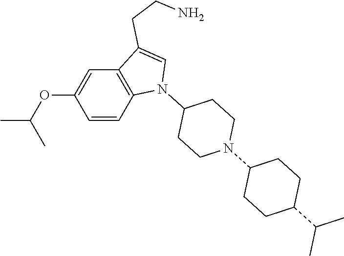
O(C1=CC2=C(C=C1)N(C1CCN(C3CCC(C(C)C)CC3)CC1)C=C2CCN)C(C)C
